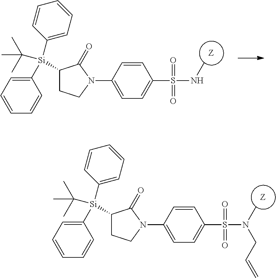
CC(C)(C)[Si](C1=CC=CC=C1)(C1=CC=CC=C1)C1CCN(C2=CC=C(S(=O)(=O)N(C)CC=C)C=C2)C1=O.CC(C)(C)[Si](C1=CC=CC=C1)(C1=CC=CC=C1)C1CCN(C2=CC=C(S(=O)(=O)NC)C=C2)C1=O
